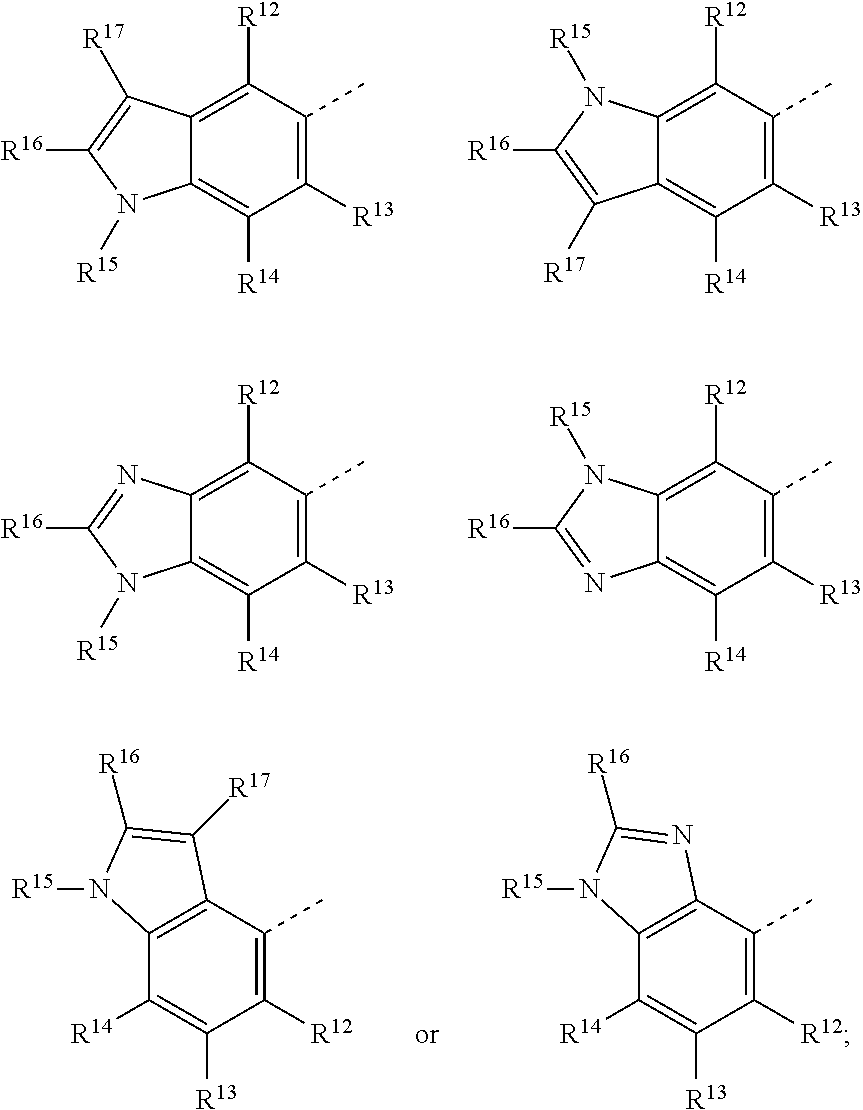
C12=C([R12])C(C)=C([R13])C([R14])=C1N([R15])C([R16])=C2[R17].C12=C([R12])C(C)=C([R13])C([R14])=C1C([R17])=C([R16])N2[R15].C12=C([R12])C(C)=C([R13])C([R14])=C1N([R15])C([R16])=N2.C12=C([R12])C(C)=C([R13])C([R14])=C1N=C([R16])N2[R15].C12=C(C(C)=C([R12])C([R13])=C1[R14])C([R17])=C([R16])N2[R15].C12=C(C(C)=C([R12])C([R13])=C1[R14])N=C([R16])N2[R15]
